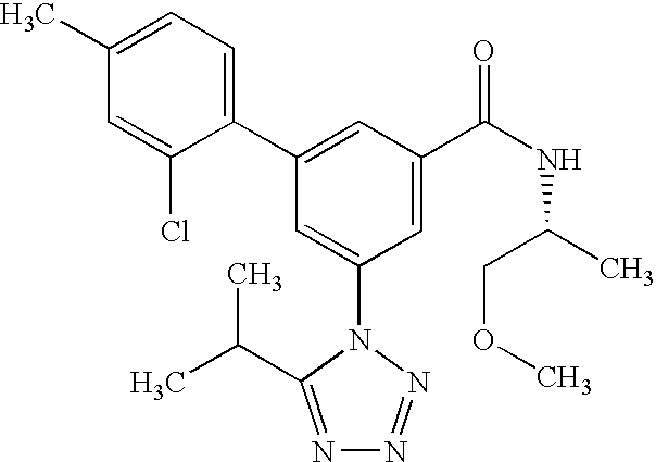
C1(C2=CC(C(NC(C)COC)=O)=CC(N3C(C(C)C)=NN=N3)=C2)=CC=C(C)C=C1Cl
